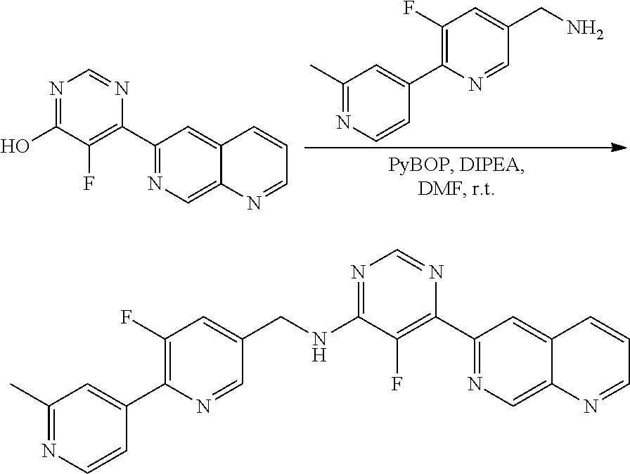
CC1=NC=CC(C2=C(F)C=C(CN)C=N2)=C1.C1(C2=NC=C3C(=C2)C=CC=N3)=C(F)C(O)=NC=N1.C1(C2=NC=C3C(=C2)C=CC=N3)=C(F)C(NCC2=CC(F)=C(C3=CC(C)=NC=C3)N=C2)=NC=N1
